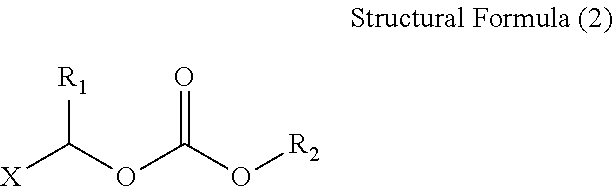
[X]C(OC(O[R2])=O)[R1]
